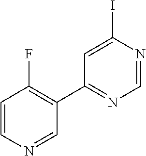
C1=CN=CC(C2=NC=NC(I)=C2)=C1F
